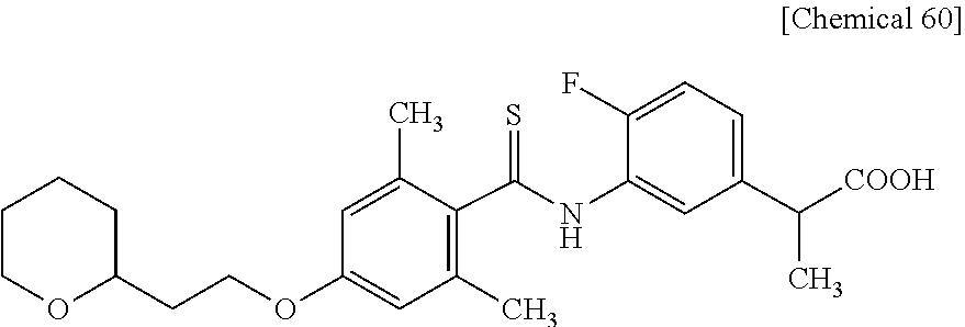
C1=C(NC(C2=C(C)C=C(OCCC3OCCCC3)C=C2C)=S)C(F)=CC=C1C([COOH])C
